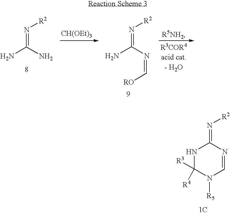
N1C([R4])([R3])N([R5])C=NC1=N[R2].[1C].[CH(OEt)3].NC(=N[R2])N.NC(N=C[RO])=N[R2]
